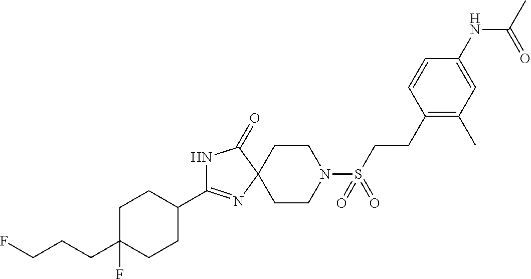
C1C(CCCF)(F)CCC(C2=NC3(C(=O)N2)CCN(S(CCC2=C(C)C=C(NC(C)=O)C=C2)(=O)=O)CC3)C1
